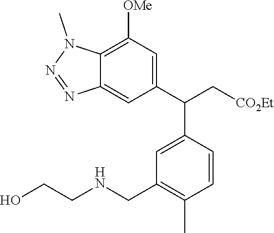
C1(C(C[CO2Et])C2=CC(CNCCO)=C(C)C=C2)=CC([OMe])=C2C(=C1)N=NN2C
